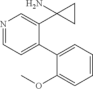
N1=CC=C(C2=CC=CC=C2OC)C(C2(N)CC2)=C1
